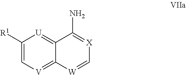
C1([R1])=C[V]=C2C(=[U]1)C(N)=[X]C=[W]2
